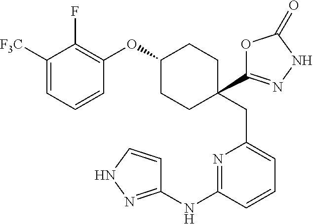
N1=C(NC2=NNC=C2)C=CC=C1CC1(C2=NNC(=O)O2)CCC(OC2=C(F)C([F3C])=CC=C2)CC1
